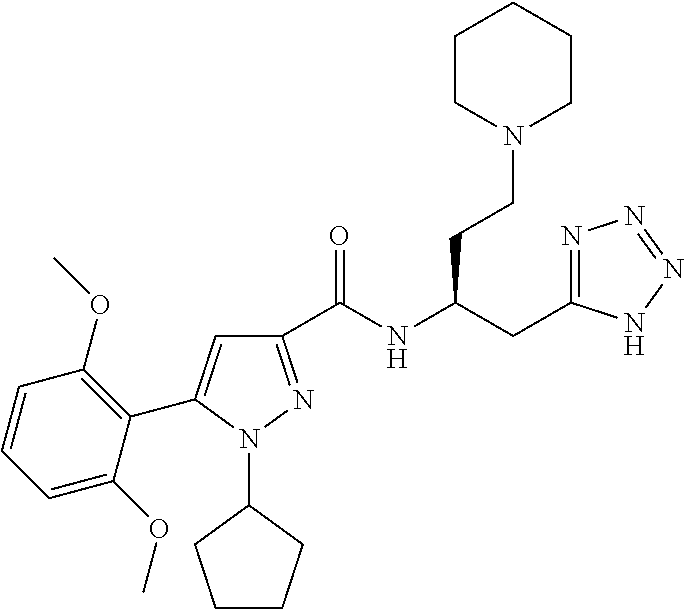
C1(C(NC(CC2=NN=NN2)CCN2CCCCC2)=O)=NN(C2CCCC2)C(C2=C(OC)C=CC=C2OC)=C1
